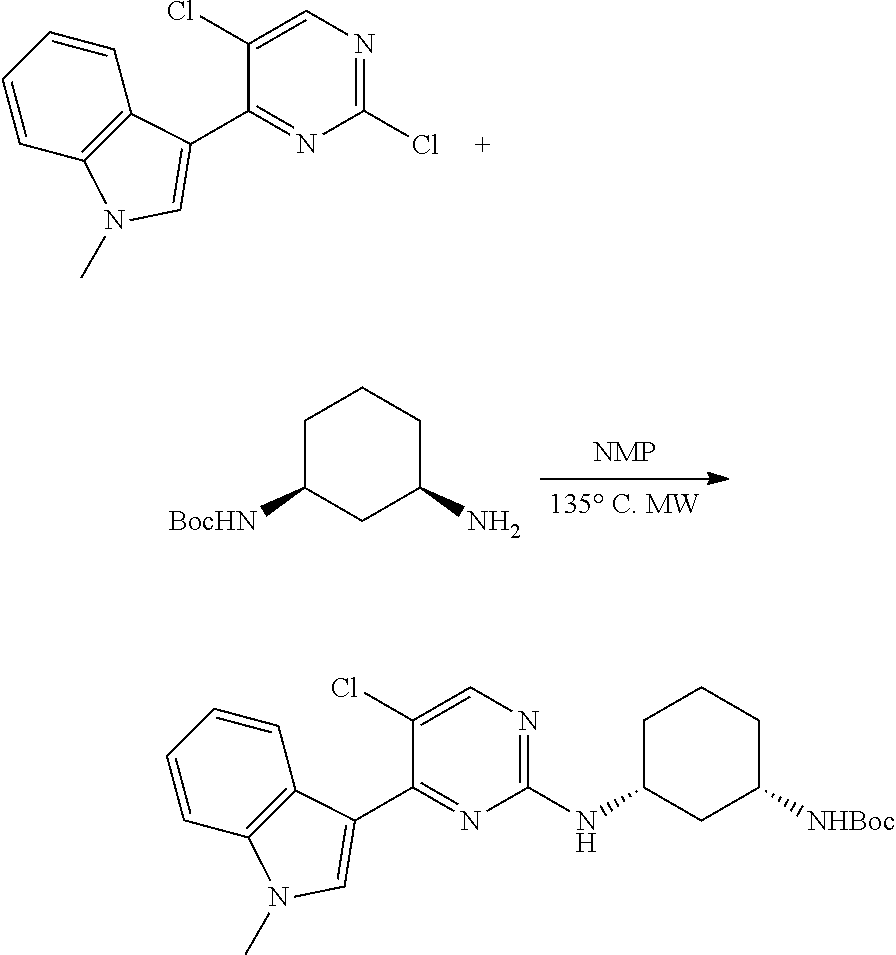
C1=CC=CC2=C1C(C1=NC(Cl)=NC=C1Cl)=CN2C.C1C([BocHN])CC(N)CC1.C1=CC=CC2=C1C(C1=NC(NC3CC([NHBoc])CCC3)=NC=C1Cl)=CN2C
